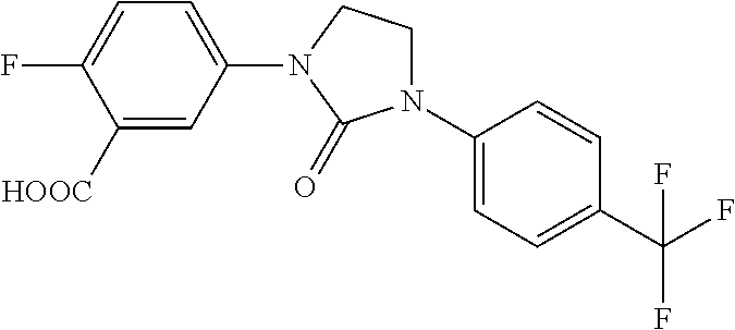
C1([HOOC])=CC(N2CCN(C3=CC=C(C(F)(F)F)C=C3)C2=O)=CC=C1F
